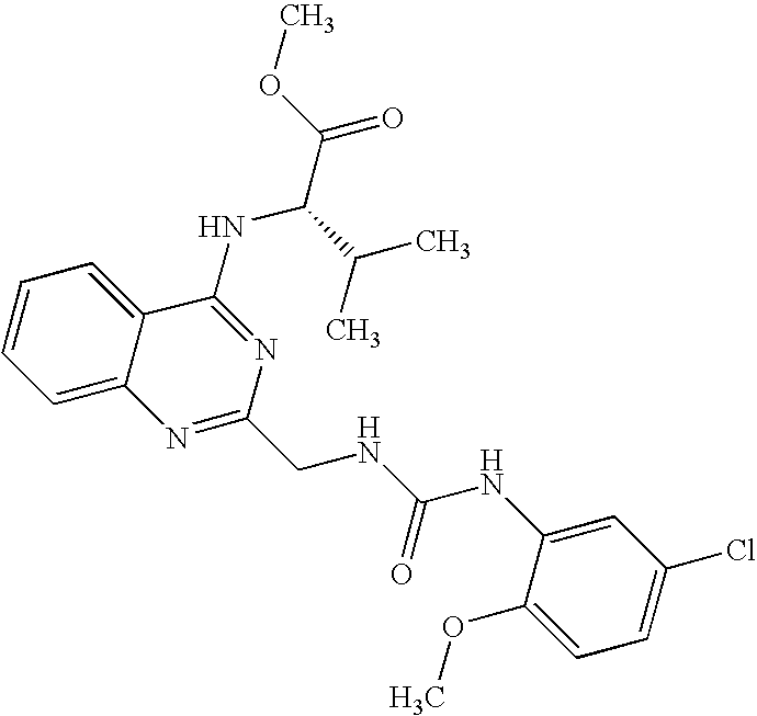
C12=CC=CC=C1C(NC(C(=O)OC)C(C)C)=NC(CNC(NC1=CC(Cl)=CC=C1OC)=O)=N2
